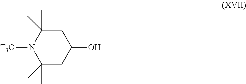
C1(C)(C)CC(O)CC(C)(C)N1[T3O]
